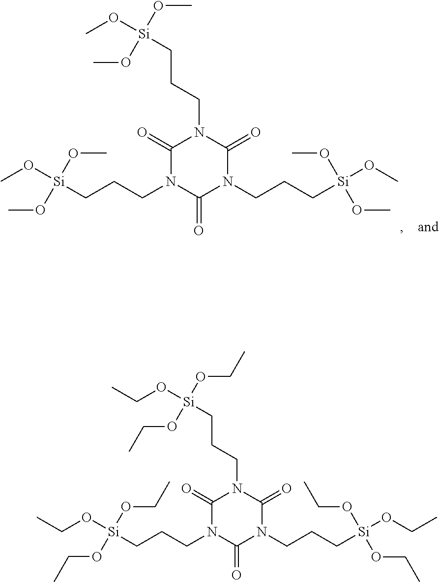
C1(=O)N(CCC[Si](OCC)(OCC)OCC)C(=O)N(CCC[Si](OCC)(OCC)OCC)C(=O)N1CCC[Si](OCC)(OCC)OCC.C1(=O)N(CCC[Si](OC)(OC)OC)C(=O)N(CCC[Si](OC)(OC)OC)C(=O)N1CCC[Si](OC)(OC)OC
